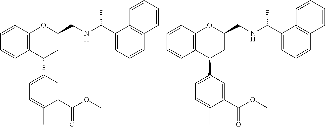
C12=C(C(C3=CC=C(C)C(C(OC)=O)=C3)CC(CNC(C)C3=CC=CC4=C3C=CC=C4)O1)C=CC=C2.C12=C(C(C3=CC=C(C)C(C(OC)=O)=C3)CC(CNC(C)C3=CC=CC4=C3C=CC=C4)O1)C=CC=C2
